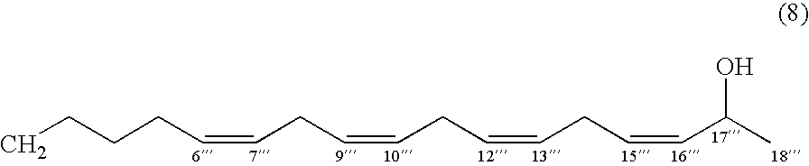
CCCCC=CCC=CCC=CCC=CC(C)O
